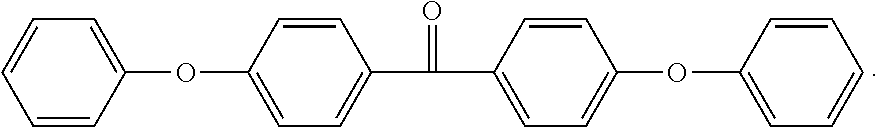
C1=CC(OC2=CC=C(C(C3=CC=C(OC4=CC=CC=C4)C=C3)=O)C=C2)=CC=C1
